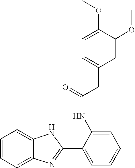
C1=CC=C2C(=C1)NC(C1=CC=CC=C1NC(CC1=CC=C(OC)C(OC)=C1)=O)=N2
